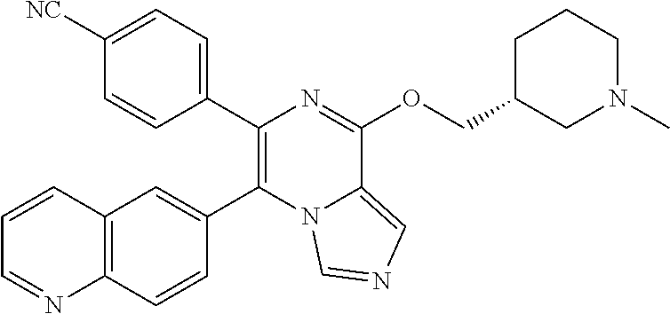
C1(C2=CC=C([NC])C=C2)=C(C2=CC3=C(C=C2)N=CC=C3)N2C(=CN=C2)C(OCC2CN(C)CCC2)=N1
